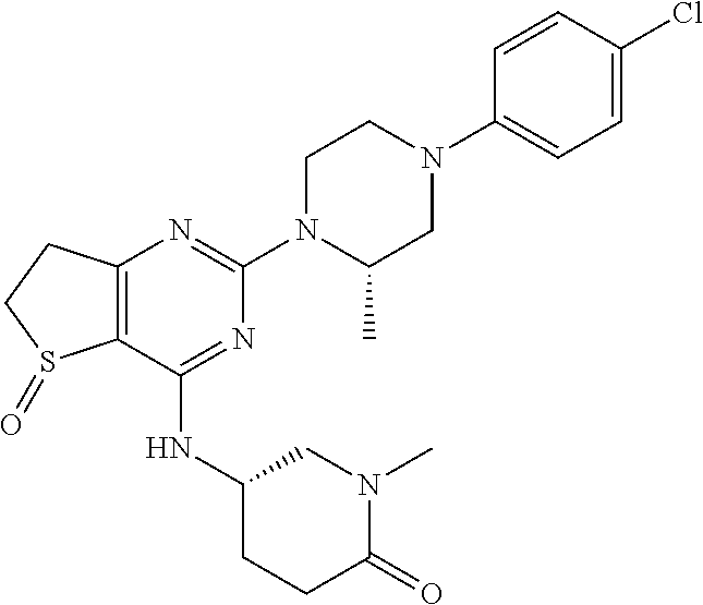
C12=C(C(NC3CCC(=O)N(C)C3)=NC(N3C(C)CN(C4=CC=C(Cl)C=C4)CC3)=N1)S(=O)CC2
